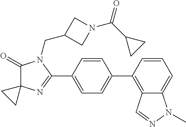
C1(=O)C2(N=C(C3=CC=C(C4=C5C(=CC=C4)N(C)N=C5)C=C3)N1CC1CN(C(C3CC3)=O)C1)CC2
